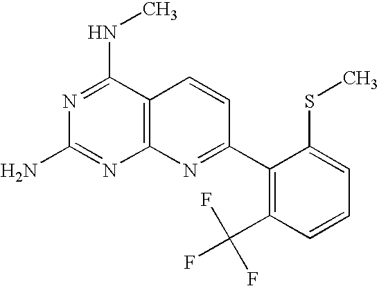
N1=C(NC)C2=C(N=C1N)N=C(C1=C(C(F)(F)F)C=CC=C1SC)C=C2
